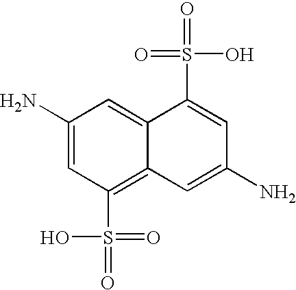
C1(N)=CC(S(=O)(=O)O)=C2C(=C1)C(S(=O)(O)=O)=CC(N)=C2
